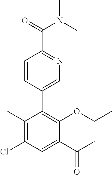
C1(C)=C(Cl)C=C(C(C)=O)C(OCC)=C1C1=CN=C(C(N(C)C)=O)C=C1
